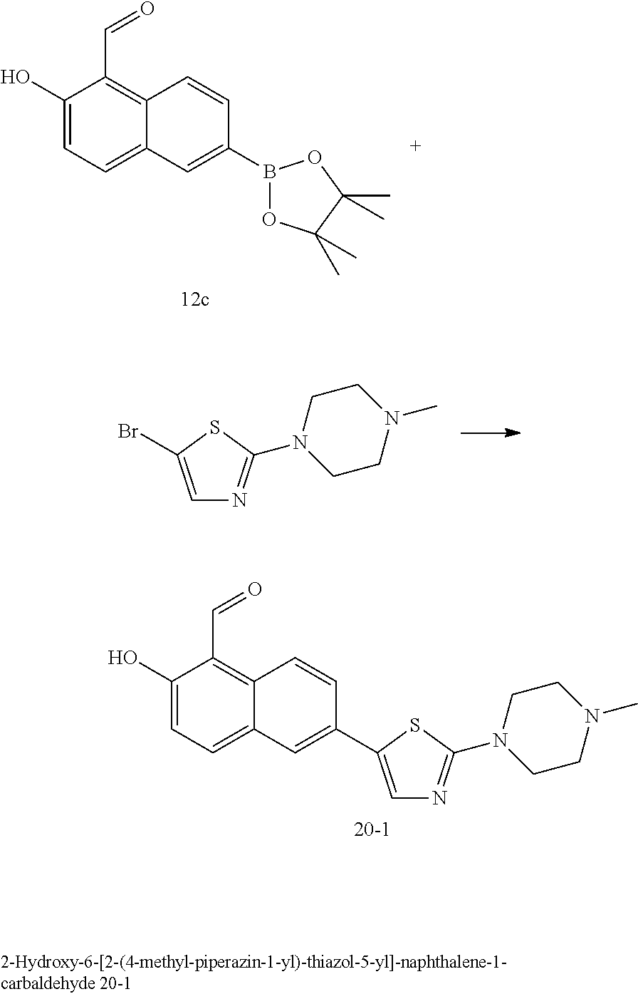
C1(O)=CC=C2C(=C1C=O)C=CC(B1OC(C)(C)C(C)(C)O1)=C2.C1=C(Br)SC(N2CCN(C)CC2)=N1.C1(O)=CC=C2C(=C1C=O)C=CC(C1=CN=C(N3CCN(C)CC3)S1)=C2
